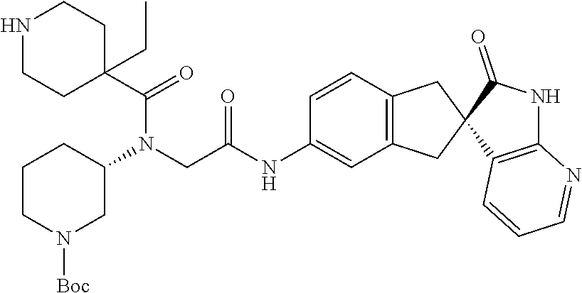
N1CCC(C(=O)N(CC(NC2=CC3=C(C=C2)CC2(C3)C3=C(NC2=O)N=CC=C3)=O)C2CCCN([Boc])C2)(CC)CC1
